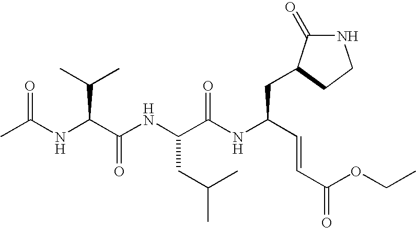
N1C(=O)C(CC(NC(C(NC(C(NC(C)=O)C(C)C)=O)CC(C)C)=O)C=CC(=O)OCC)CC1
